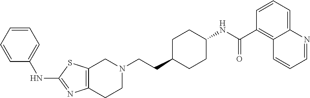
C1(NC2=CC=CC=C2)=NC2=C(S1)CN(CCC1CCC(NC(C3=C4C(=CC=C3)N=CC=C4)=O)CC1)CC2
